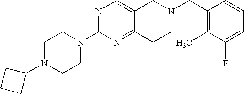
C1N(C2CCC2)CCN(C2=NC=C3C(=N2)CCN(CC2=C(C)C(F)=CC=C2)C3)C1
